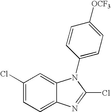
C1(Cl)=CC=C2C(=C1)N(C1=CC=C([OCF3])C=C1)C(Cl)=N2
